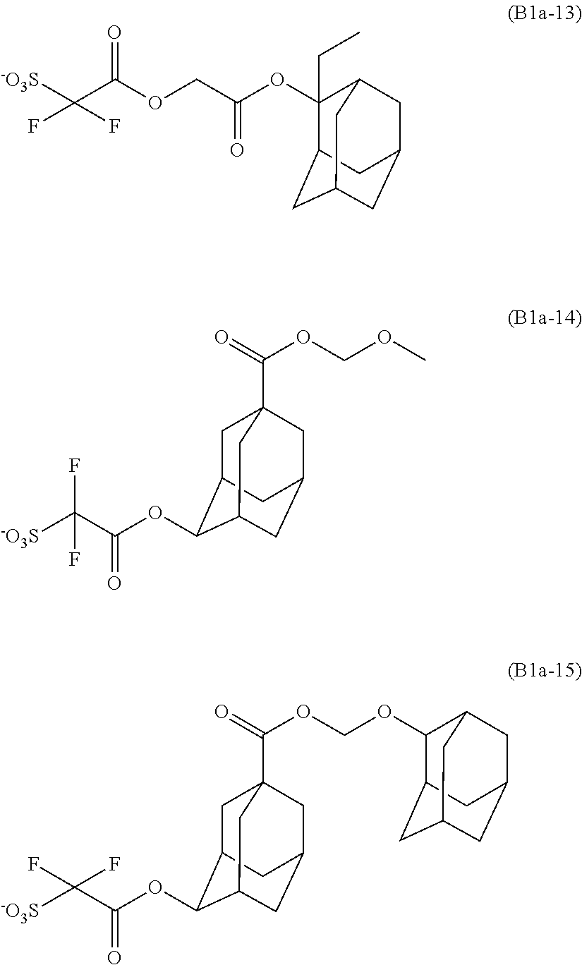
C1(OC(=O)COC(=O)C([-O3S])(F)F)(CC)C2CC3CC(CC1C3)C2.C1C2CC3CC1(C(=O)OCOC)CC(C3)C2OC(=O)C([-O3S])(F)F.C1C2CC3CC1(C(=O)OCOC1C4CC5CC(CC1C5)C4)CC(C3)C2OC(=O)C([-O3S])(F)F
